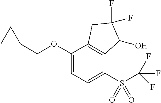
C1(OCC2CC2)=CC=C(S(C(F)(F)F)(=O)=O)C2=C1CC(F)(F)C2O
